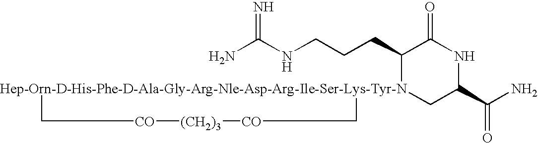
NC(NCCCC1[Hep-Orn-D-His-Phe-D-Ala-Gly-Arg-Nle-Asp-Arg-Ile-Ser-Lys-Tyr-N]2(CC(C(N)=O)NC1=O)C[CO][(CH2)3][CO]C2)=N
